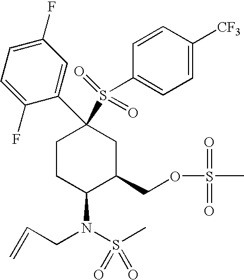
C1CC(N(S(C)(=O)=O)CC=C)C(COS(C)(=O)=O)CC1(C1=CC(F)=CC=C1F)S(C1=CC=C([CF3])C=C1)(=O)=O
